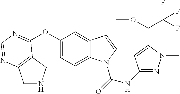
O(C1=CC=C2C(=C1)C=CN2C(=O)NC1=NN(C)C(C(OC)(C(F)(F)F)C)=C1)C1=NC=NC2=C1CNC2
